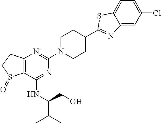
C12=C(N=C(N3CCC(C4=NC5=CC(Cl)=CC=C5S4)CC3)N=C1NC(CO)C(C)C)CCS2=O
